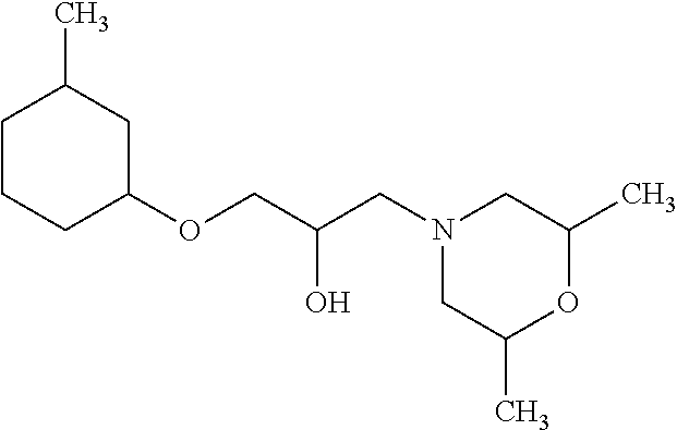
C1CCC(OCC(O)CN2CC(C)OC(C)C2)CC1C
